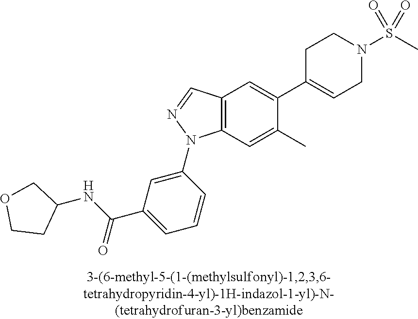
C12=C(C=C(C)C(C3=CCN(S(C)(=O)=O)CC3)=C1)N(C1=CC(C(NC3COCC3)=O)=CC=C1)N=C2
